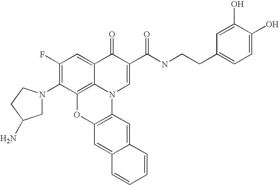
C1(F)=C(N2CC(N)CC2)C2=C3C(=C1)C(=O)C(C(NCCC1=CC=C(O)C(O)=C1)=O)=CN3C1=C(O2)C=C2C(=C1)C=CC=C2
